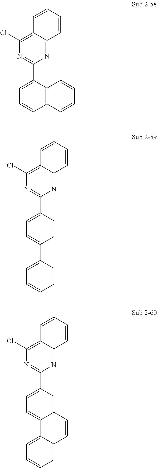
C1(Cl)=C2C(=NC(C3=CC=CC4=C3C=CC=C4)=N1)C=CC=C2.C1(Cl)=C2C(=NC(C3=CC=C(C4=CC=CC=C4)C=C3)=N1)C=CC=C2.C1(Cl)=C2C(=NC(C3=CC=C4C(=C3)C=CC3=CC=CC=C43)=N1)C=CC=C2
